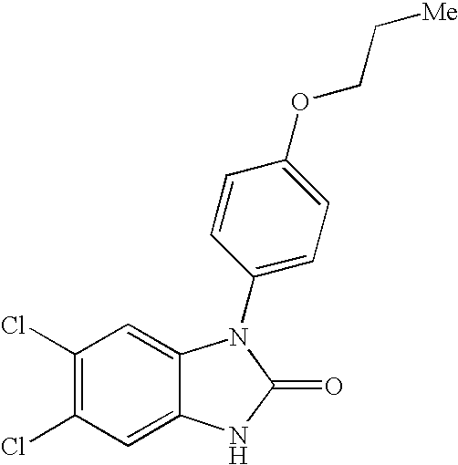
C1(Cl)=C(Cl)C=C2C(=C1)N(C1=CC=C(OCC[Me])C=C1)C(=O)N2
